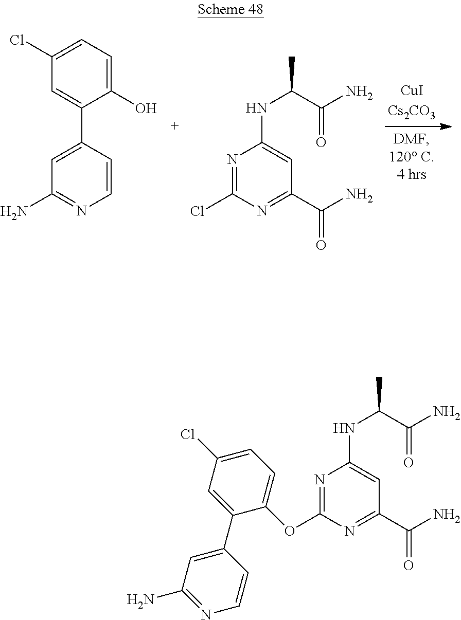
C1(O)=CC=C(Cl)C=C1C1=CC(N)=NC=C1.C1(NC(C)C(N)=O)=CC(C(N)=O)=NC(Cl)=N1.C1(NC(C)C(N)=O)=CC(C(N)=O)=NC(OC2=CC=C(Cl)C=C2C2=CC(N)=NC=C2)=N1
